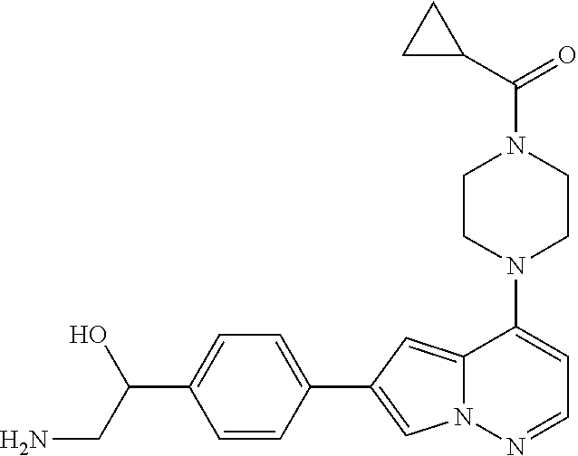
N1(C2=CC=NN3C2=CC(C2=CC=C(C(CN)O)C=C2)=C3)CCN(C(=O)C2CC2)CC1
